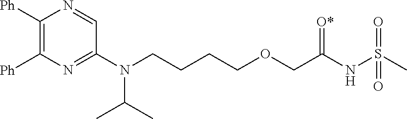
C1(N(CCCCOCC(NS(C)(=O)=O)=[O*])C(C)C)=NC([Ph])=C([Ph])N=C1
